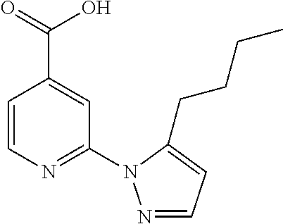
C1=CN=C(N2N=CC=C2CCCC)C=C1C(O)=O
